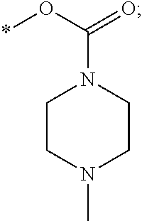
C1CN(C)CCN1C(O*)=O
